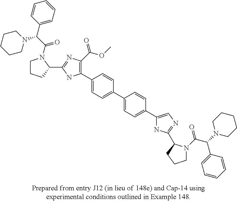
C1(C2=C(C(=O)OC)N=C(C3N(C(C(C4=CC=CC=C4)N4CCCCC4)=O)CCC3)N2)=CC=C(C2=CC=C(C3=CN=C(C4N(C(C(C5=CC=CC=C5)N5CCCCC5)=O)CCC4)N3)C=C2)C=C1
